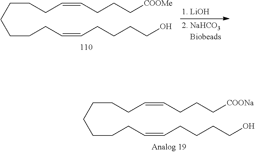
C(CCCC=CCCC[COOMe])CCCC=CCCCCO.C(CCCC=CCCC[COONa])CCCC=CCCCCO
